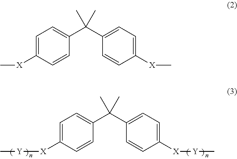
C1=C([X][Y]C)C=CC(C(C2=CC=C([X][Y]C)C=C2)(C)C)=C1.C1=C([X]C)C=CC(C(C2=CC=C([X]C)C=C2)(C)C)=C1
